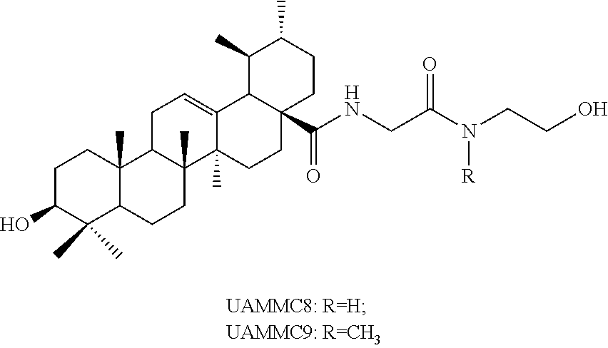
C1C(O)C(C)(C)C2C(C)(C1)C1C(C)(CC2)C2(C)C(=CC1)C1C(C(NCC(N(CCO)[R])=O)=O)(CC2)CCC(C)C1C
